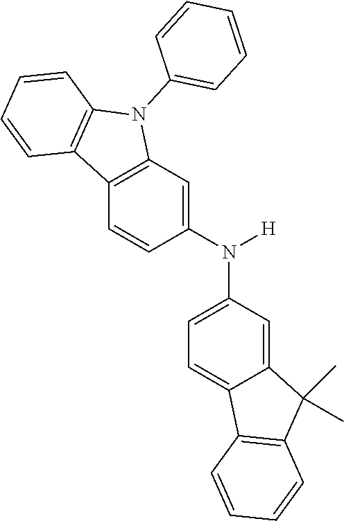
C12=CC(N(C3=CC4=C(C=C3)C3=C(N4C4=CC=CC=C4)C=CC=C3)[H])=CC=C1C1=C(C2(C)C)C=CC=C1
